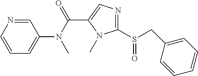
C1=NC=CC=C1N(C(=O)C1=CN=C(S(CC2=CC=CC=C2)=O)N1C)C
